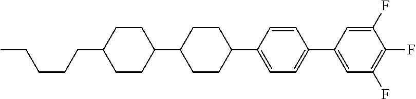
C1CC(C2=CC=C(C3=CC(F)=C(F)C(F)=C3)C=C2)CCC1C1CCC(CCCCC)CC1
